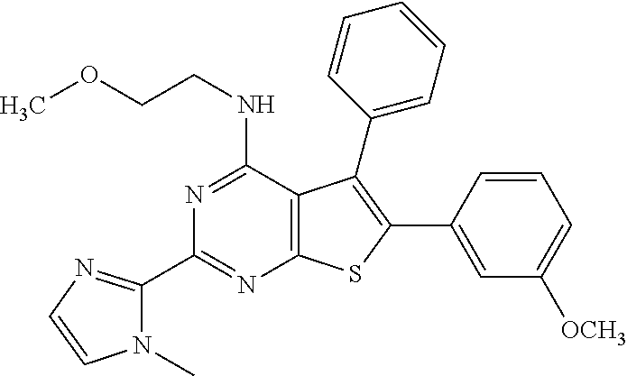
N1=C(NCCOC)C2=C(N=C1C1=NC=CN1C)SC(C1=CC([OCH3])=CC=C1)=C2C1=CC=CC=C1
